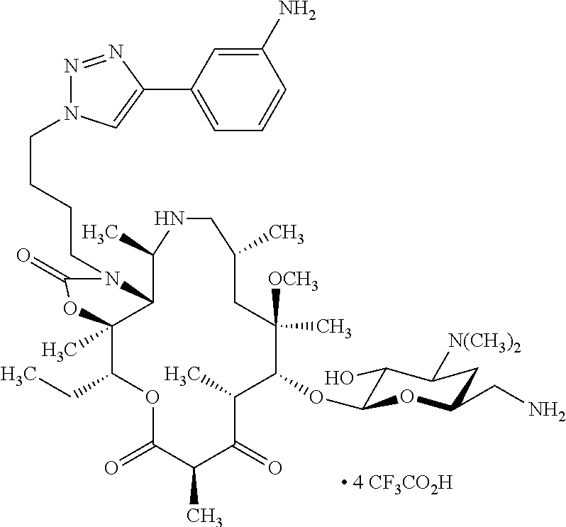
C12C(C)(C(CC)OC(=O)C(C)C(=O)C(C)C(OC3C(O)C([N(CH3)2])CC(CN)O3)C([OCH3])(C)CC(C)CNC1C)OC(=O)N2CCCCN1N=NC(C2=CC=CC(N)=C2)=C1
